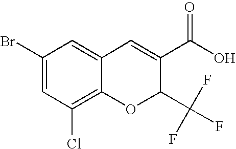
C1(Br)=CC(Cl)=C2C(=C1)C=C(C(O)=O)C(C(F)(F)F)O2
